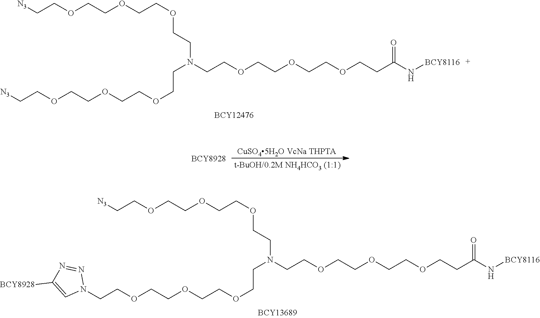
O(CCOCCOCCN(CCOCCOCCOCCC(=O)N[BCY8116])CCOCCOCCOCC[N3])CC[N3].N1=NN(CCOCCOCCOCCN(CCOCCOCCOCC[N3])CCOCCOCCOCCC(=O)N[BCY8116])C=C1[BCY8928]
